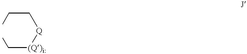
[Q](CCC)[(Q)i:]CC
